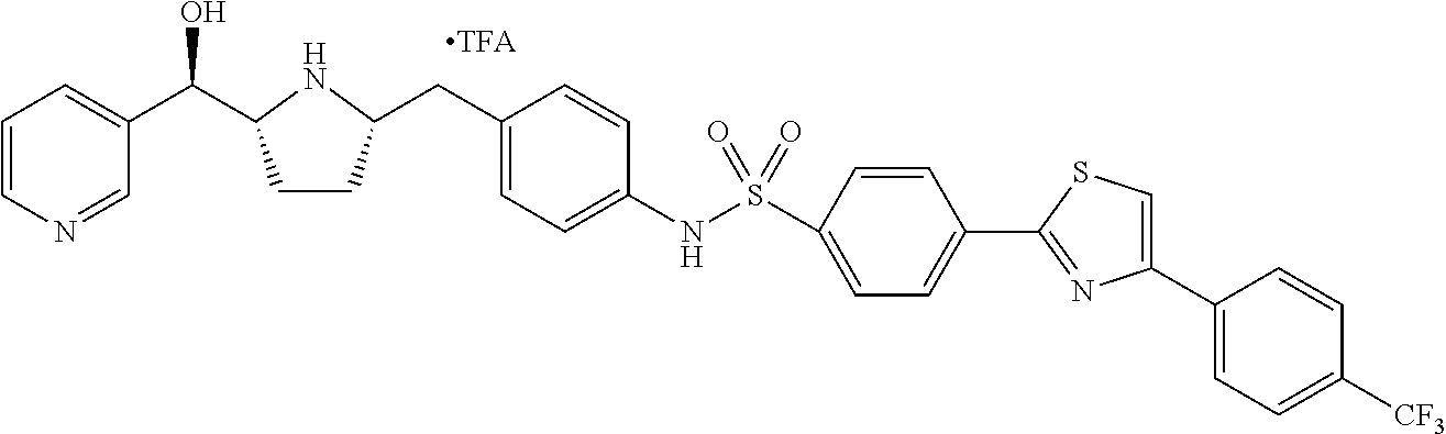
C1=CN=CC(C(O)C2CCC(CC3=CC=C(NS(=O)(C4=CC=C(C5=NC(C6=CC=C([CF3])C=C6)=CS5)C=C4)=O)C=C3)N2)=C1
